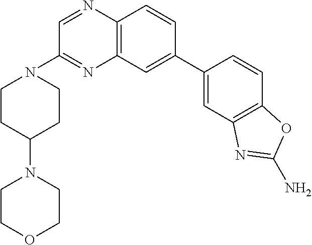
C1=C(C2=CC3=C(N=CC(N4CCC(N5CCOCC5)CC4)=N3)C=C2)C=CC2=C1N=C(N)O2
